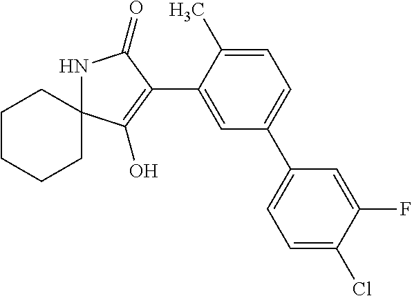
C1=C(C)C(C2=C(O)C3(NC2=O)CCCCC3)=CC(C2=CC=C(Cl)C(F)=C2)=C1
